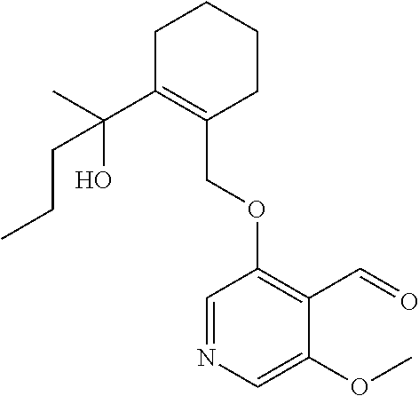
C1C(C(C)(O)CCC)=C(COC2=C(C=O)C(OC)=CN=C2)CCC1
